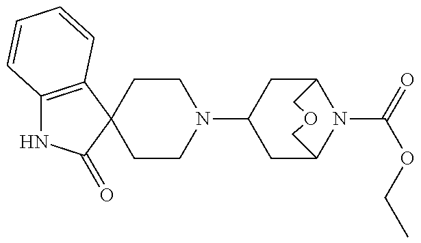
C1CN(C2CC3N(C(=O)OCC)C(C2)COC3)CCC12C(=O)NC1=C2C=CC=C1
